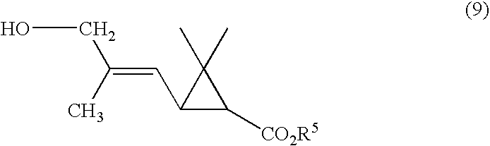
C(C(=CC1C([CO2R5])C1(C)C)C)O
